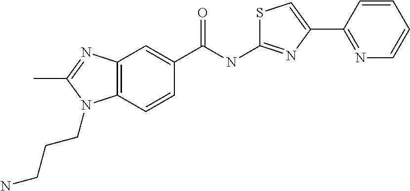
C12=C(C=CC(C(NC3=NC(C4=NC=CC=C4)=CS3)=O)=C1)N(CCCN)C(C)=N2
